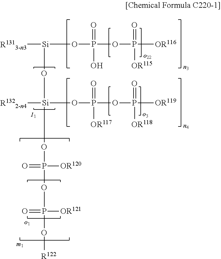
[R1313-n3][Si](OP(=O)(O)OP(=O)([OR116])[OR115])O[Si]([R1322-n4])(OP(=O)([OR117])OP(=O)([OR119])[OR118])OP(=O)([OR120])OP(=O)([OR121])O[R122]
